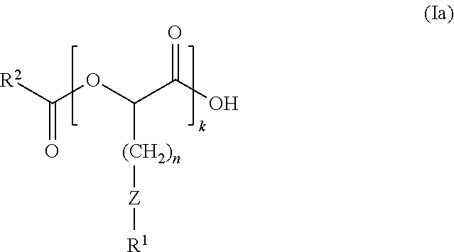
[R2]C(OC(C(O)=O)[(CH2)n][Z][R1])=O
